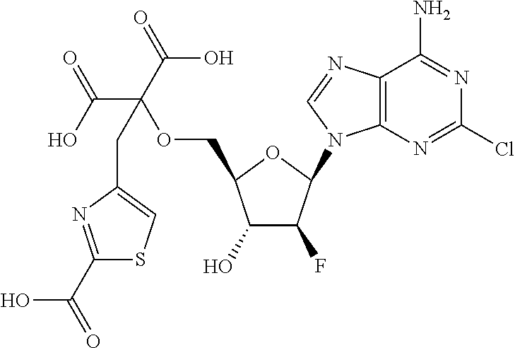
C1(O)C(F)C(N2C3=C(N=C2)C(N)=NC(Cl)=N3)OC1COC(C(O)=O)(C(=O)O)CC1=CSC(C(=O)O)=N1
